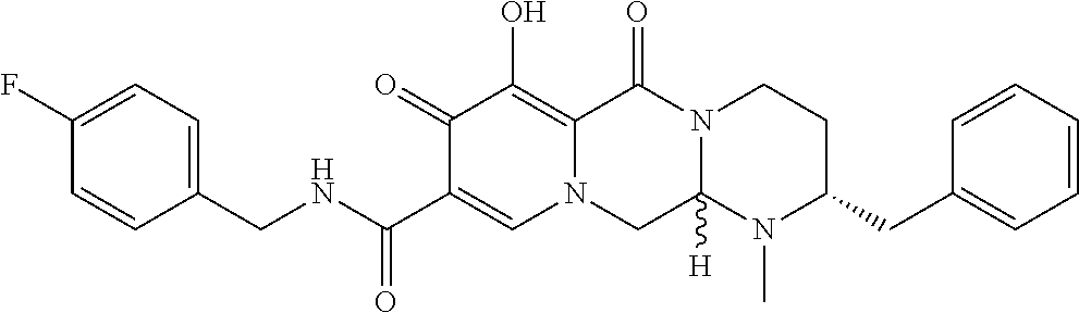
C1(CNC(C2=CN3C(=C(O)C2=O)C(=O)N2C([H])(C3)N(C)C(CC3=CC=CC=C3)CC2)=O)=CC=C(F)C=C1
